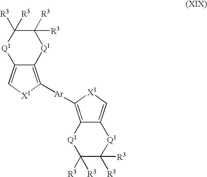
C12=C([Ar]C3=C4C(=C[X1]3)[Q1]C([R3])([R3])C([R3])([R3])[Q1]4)[X1]C=C1[Q1]C([R3])([R3])C([R3])([R3])[Q1]2
